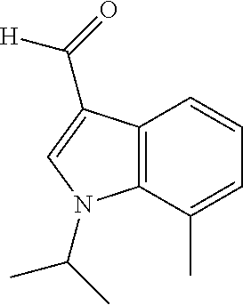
C12=C(C(C)=CC=C1)N(C(C)C)C=C2C(=O)[H]
